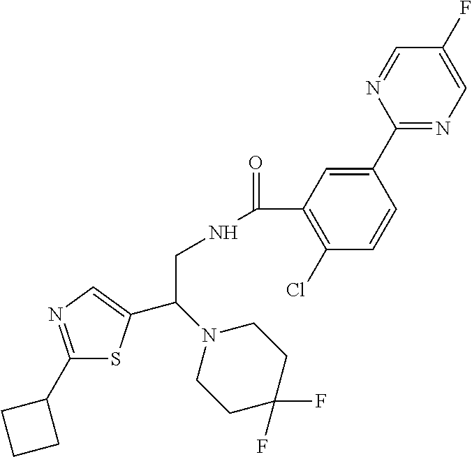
C1(C2CCC2)=NC=C(C(N2CCC(F)(F)CC2)CNC(=O)C2=C(Cl)C=CC(C3=NC=C(F)C=N3)=C2)S1
